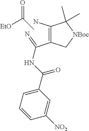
[EtO]C(=O)C.N=C(C1=C(N)C(C)(C)[NBoc]C1)NC(C1=CC=CC([NO2])=C1)=O
